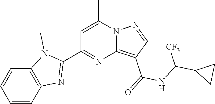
C12=C(C(=O)NC(C3CC3)[CF3])C=NN1C(C)=CC(C1=NC3=C(N1C)C=CC=C3)=N2
